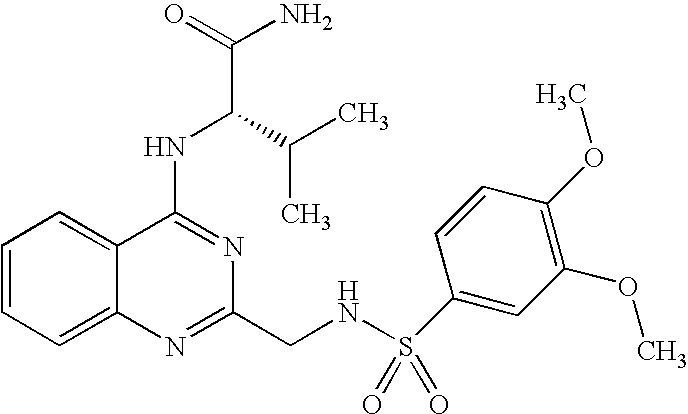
C1=CC=C2C(=C1)C(NC(C(C)C)C(N)=O)=NC(CNS(=O)(=O)C1=CC(OC)=C(OC)C=C1)=N2
